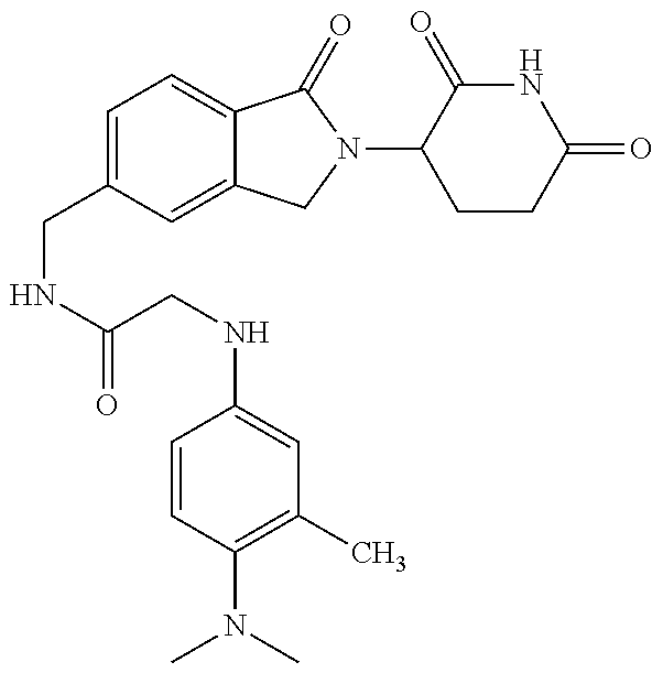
C(NC(=O)CNC1=CC(C)=C(N(C)C)C=C1)C1=CC=C2C(=C1)CN(C1CCC(=O)NC1=O)C2=O
